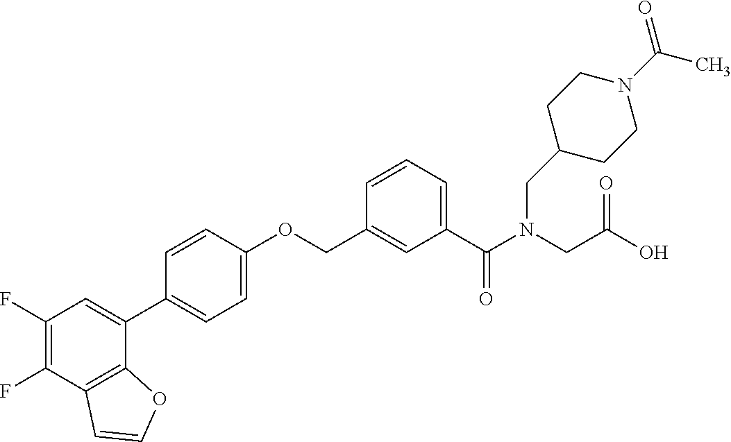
C1(F)=C(F)C2=C(C(C3=CC=C(OCC4=CC(C(N(CC(O)=O)CC5CCN(C(C)=O)CC5)=O)=CC=C4)C=C3)=C1)OC=C2
